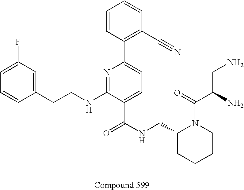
C1=CC(CCNC2=NC(C3=C(C#N)C=CC=C3)=CC=C2C(NCC2CCCCN2C(=O)C(CN)N)=O)=CC(F)=C1
